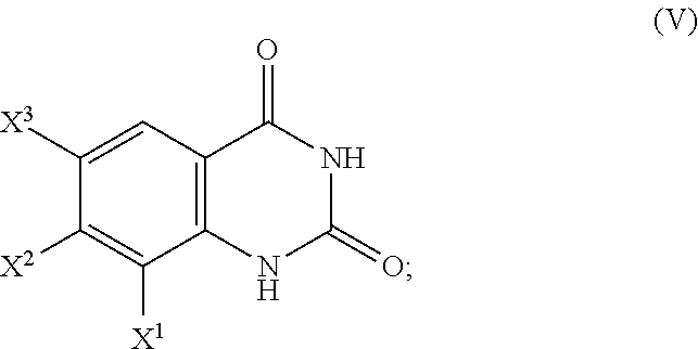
C1([X3])=CC2=C(C([X1])=C1[X2])NC(=O)NC2=O
